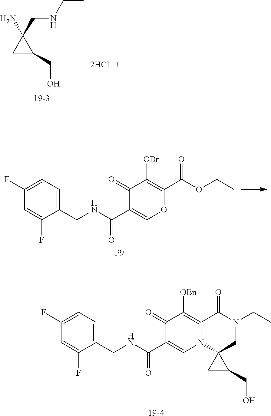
C1C(CO)C1(CNCC)N.C1(F)=CC=C(CNC(C2=COC(C(OCC)=O)=C([OBn])C2=O)=O)C(F)=C1.[P9].C1(F)=CC=C(CNC(C2=CN3C(=C([OBn])C2=O)C(=O)N(CC)CC32CC2CO)=O)C(F)=C1.[19-4]
